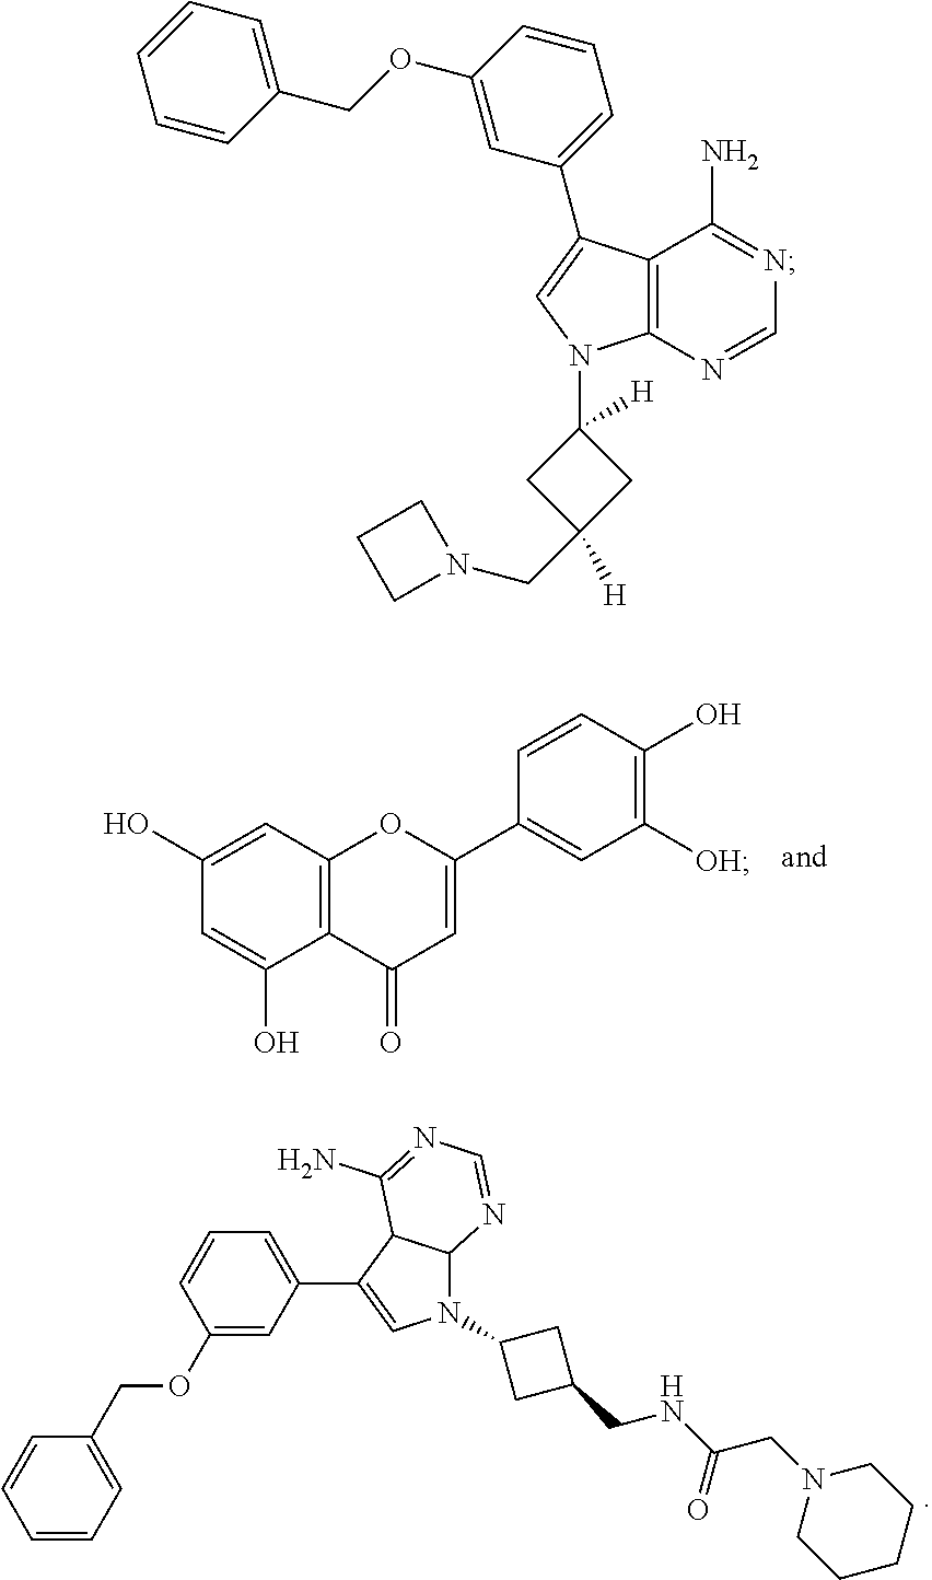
C12=C(C=C(O)C=C1O)OC(C1=CC([OH])=C(O)C=C1)=CC2=O.C1=CC=C(COC2=CC(C3=CN(C4CC(CNC(CN5CCCCC5)=O)C4)C4C3C(N)=NC=N4)=CC=C2)C=C1.C12=C(N=CN=C1N)N(C1([H])CC([H])(CN3CCC3)C1)C=C2C1=CC=CC(OCC2=CC=CC=C2)=C1
